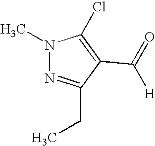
N1(C)N=C(CC)C(C([H])=O)=C1Cl
